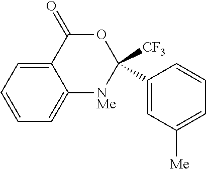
C1=CC=C2C(=C1)[NMe]C([CF3])(C1=CC([Me])=CC=C1)OC2=O
